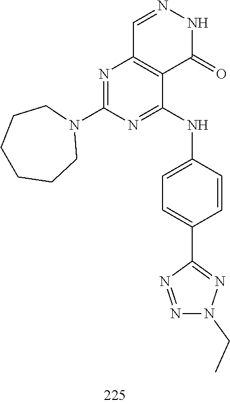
C1=NNC(=O)C2=C1N=C(N1CCCCCC1)N=C2NC1=CC=C(C2=NN(CC)N=N2)C=C1
